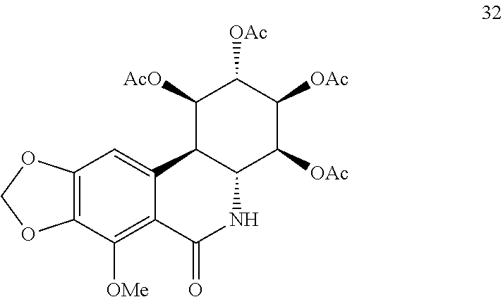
C12=C(C([OMe])=C3C(=C1)C1C(C([OAc])C([OAc])C([OAc])C1[AcO])NC3=O)OCO2
